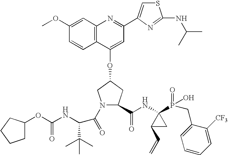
C12=C(C(OC3CN(C(=O)C(C(C)(C)C)NC(OC4CCCC4)=O)C(C(NC4(P(=O)(O)CC5=CC=CC=C5[CF3])C(C=C)C4)=O)C3)=CC(C3=CSC(NC(C)C)=N3)=N1)C=CC(OC)=C2
